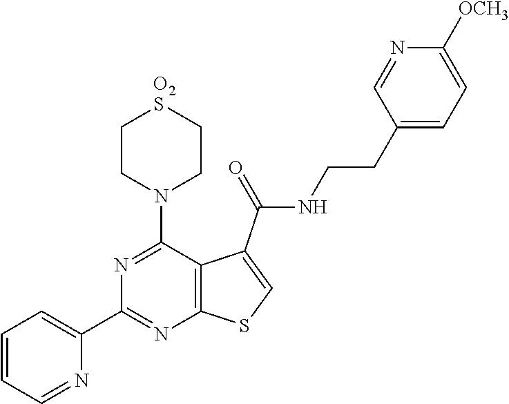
C12=C(C(N3CC[O2S]CC3)=NC(C3=CC=CC=N3)=N1)C(C(=O)NCCC1=CC=C([OCH3])N=C1)=CS2
